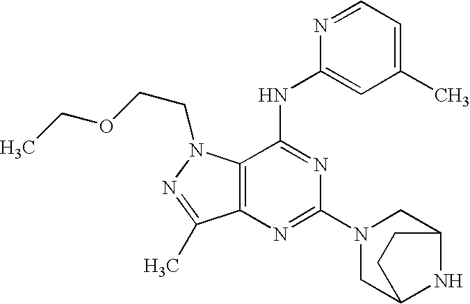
C12=C(N(CCOCC)N=C1C)C(NC1=CC(C)=CC=N1)=NC(N1CC3NC(C1)CC3)=N2
